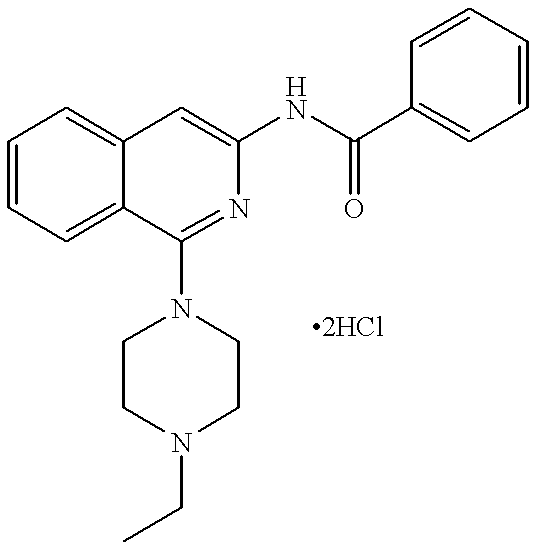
C1=CC=C2C(=C1)C=C(NC(C1=CC=CC=C1)=O)N=C2N1CCN(CC)CC1
